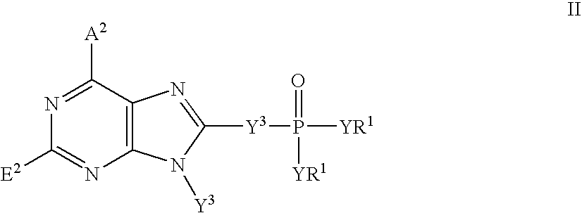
C1([A2])=NC([E2])=NC2=C1N=C([Y3]P([YR1])([YR1])=O)N2[Y3]
